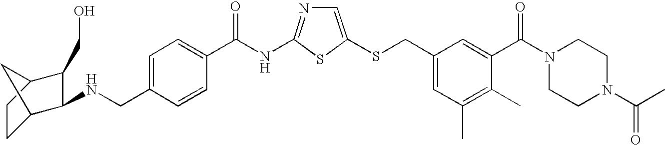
C1=C(SCC2=CC(C)=C(C)C(C(N3CCN(C(=O)C)CC3)=O)=C2)SC(NC(=O)C2=CC=C(CNC3C4CCC(C3CO)C4)C=C2)=N1
